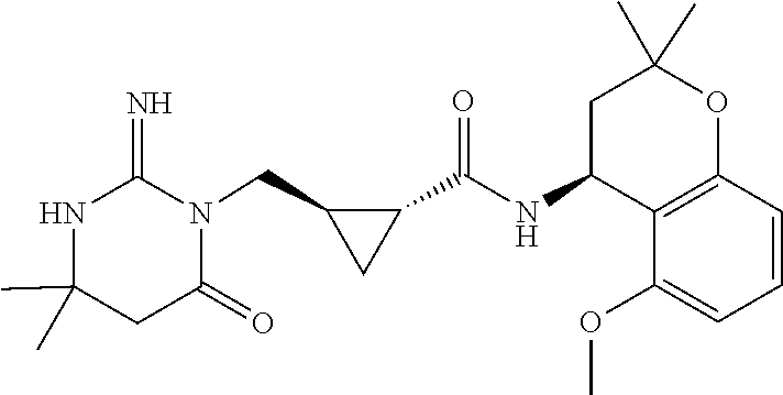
C1(C)(C)NC(=N)N(CC2CC2C(NC2C3=C(OC(C)(C)C2)C=CC=C3OC)=O)C(=O)C1
